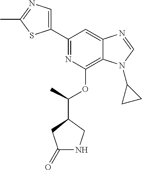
C1(C2=CN=C(C)S2)=NC(OC(C2CC(=O)NC2)C)=C2C(=C1)N=CN2C1CC1
